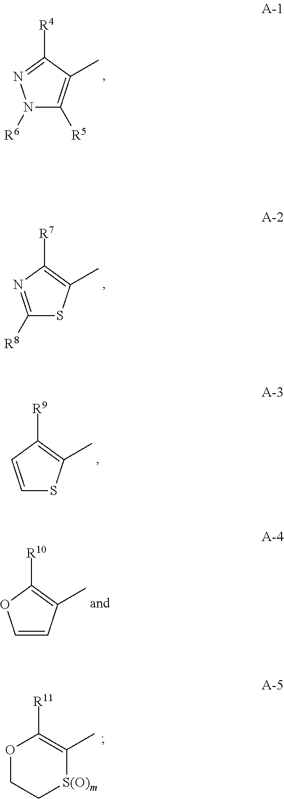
N1([R6])C([R5])=C(C)C([R4])=N1.C1([R8])=NC([R7])=C(C)S1.C1=CC([R9])=C(C)S1.C1=CC(C)=C([R10])O1.O1CC[S(O)m]C(C)=C1[R11]
